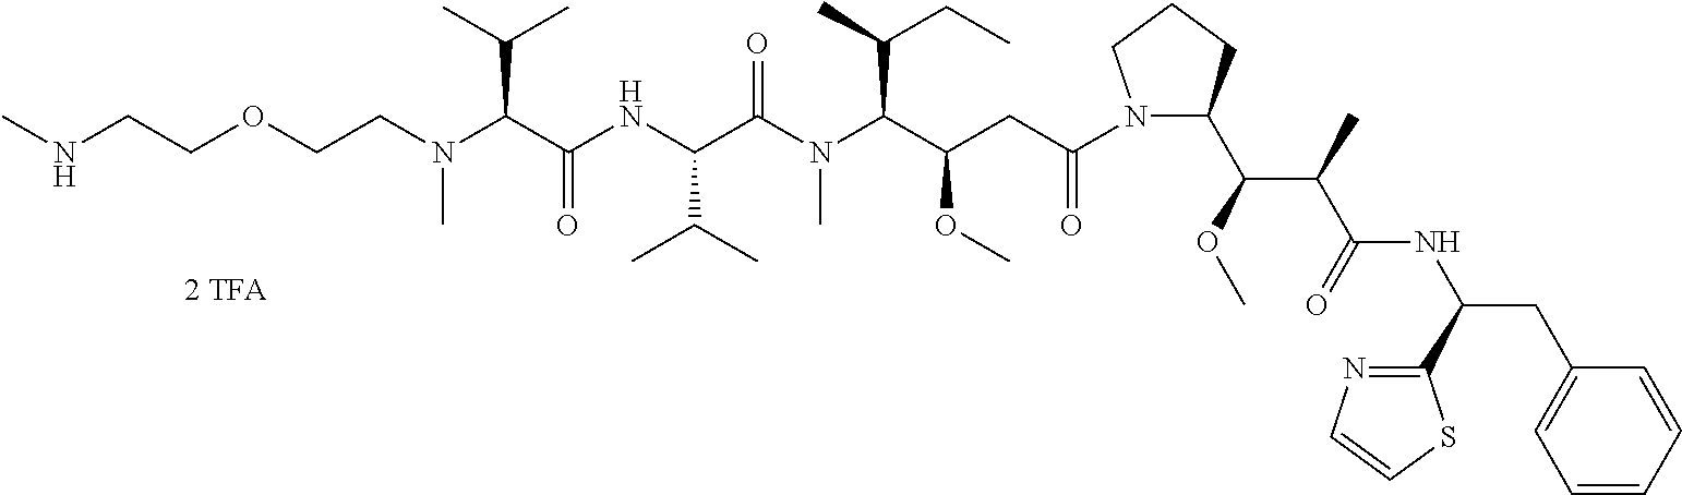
N(C(C(NC(C(N(C(C(CC(N1C(C(C(C(NC(CC2=CC=CC=C2)C2=NC=CS2)=O)C)OC)CCC1)=O)OC)C(C)CC)C)=O)C(C)C)=O)C(C)C)(CCOCCNC)C
